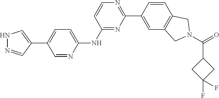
N1=C(NC2=CC=C(C3=CNN=C3)C=N2)C=CN=C1C1=CC2=C(C=C1)CN(C(=O)C1CC(F)(F)C1)C2
